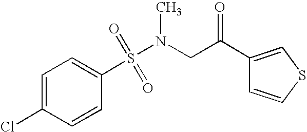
C1=C(Cl)C=CC(S(=O)(=O)N(CC(=O)C2=CSC=C2)C)=C1
